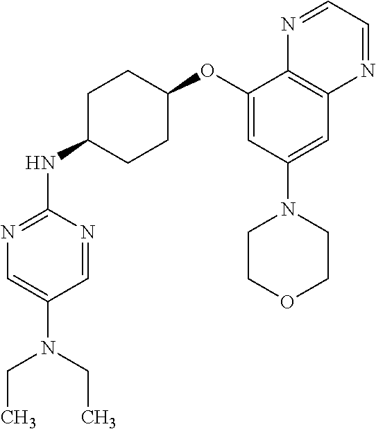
C1=NC(NC2CCC(OC3=CC(N4CCOCC4)=CC4=C3N=CC=N4)CC2)=NC=C1N(CC)CC
